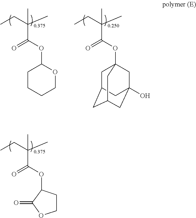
O(C(C(C)(CC)C)=O)C1CCOC1=O.C1(OC(C(C)(CC)C)=O)CCCCO1.O(C(C(C)(CC)C)=O)C12CC3CC(CC(O)(C1)C3)C2
